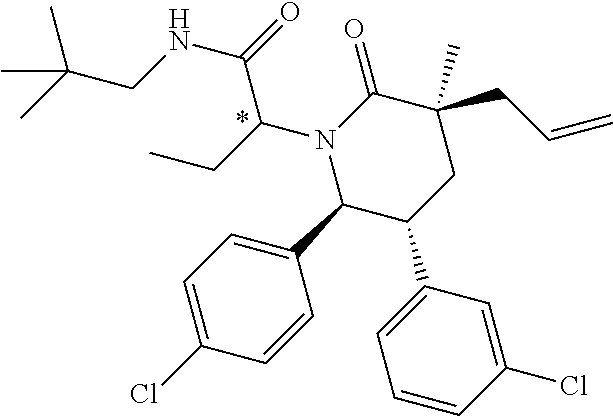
N1(C(CC)C(NCC(C)(C)C)=O)C(C2=CC=C(Cl)C=C2)C(C2=CC=CC(Cl)=C2)CC(CC=C)(C)C1=O
